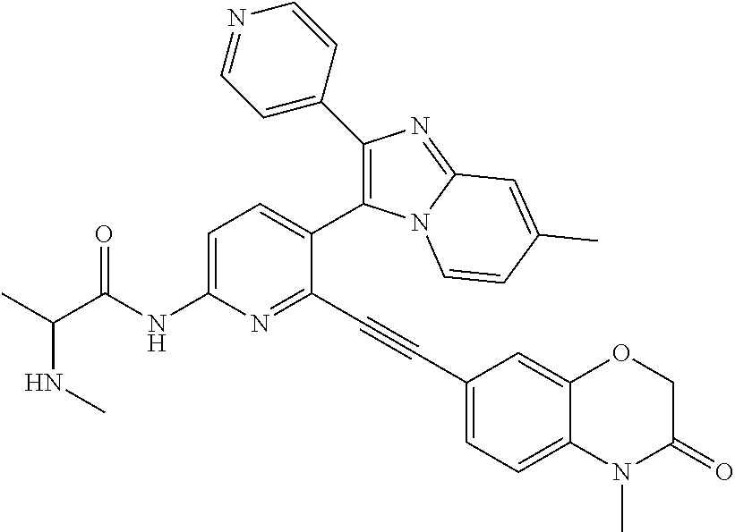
C1=C(NC(C(C)NC)=O)N=C(C#CC2=CC=C3C(=C2)OCC(=O)N3C)C(C2=C(C3=CC=NC=C3)N=C3N2C=CC(C)=C3)=C1
